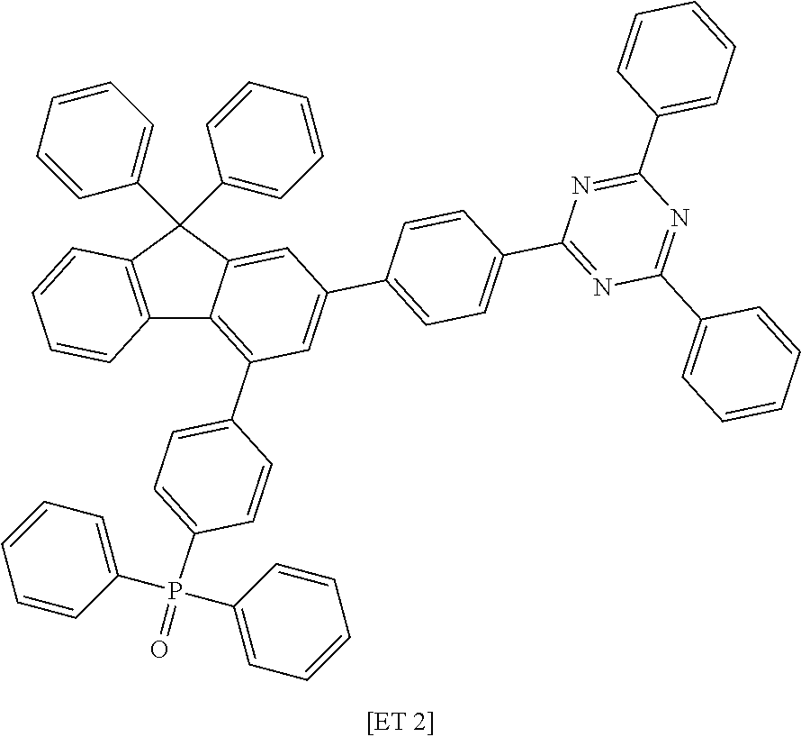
C12=C(C(C3=CC=CC=C3)(C3=CC=CC=C3)C3=CC(C4=CC=C(C5=NC(C6=CC=CC=C6)=NC(C6=CC=CC=C6)=N5)C=C4)=CC(C4=CC=C(P(C5=CC=CC=C5)(C5=CC=CC=C5)=O)C=C4)=C13)C=CC=C2
